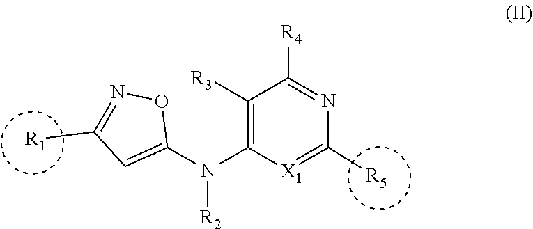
[R2]N(C1=CC([R1])=NO1)C1=C([R3])C([R4])=NC([R5])=[X1]1
